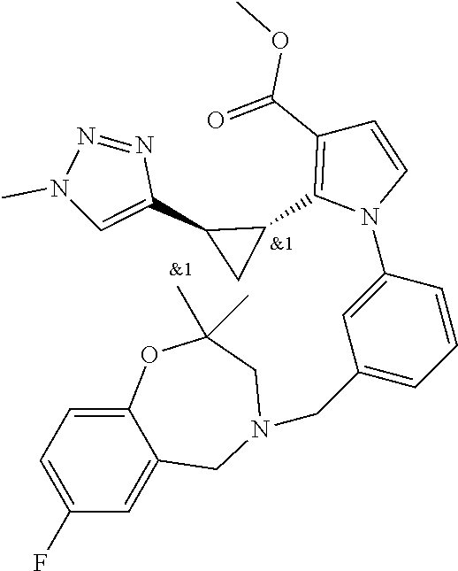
C(C1=CC=CC(N2C=CC(C(=O)OC)=C2C2C(C3=CN(C)N=N3)C2)=C1)N1CC2=CC(F)=CC=C2OC(C)(C)C1
